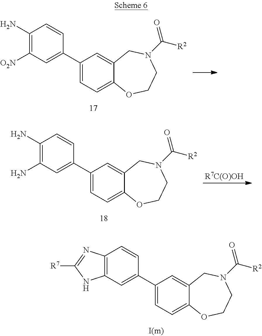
C1(C2=CC([O2N])=C(N)C=C2)=CC=C2C(=C1)CN(C([R2])=O)CCO2.C1(C2=CC(N)=C(N)C=C2)=CC=C2C(=C1)CN(C([R2])=O)CCO2.[R7C(O)OH].C1(C2=CC3=C(C=C2)N=C([R7])N3)=CC=C2C(=C1)CN(C([R2])=O)CCO2
